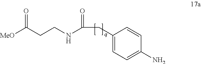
C1(CC(=O)NCCC([MeO])=O)=CC=C(N)C=C1
